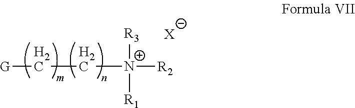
[X].C([N+]([R3])([R1])[R2])C[G]
